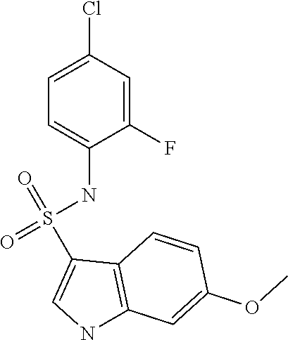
C1=C(Cl)C=C(F)C(NS(=O)(=O)C2=CNC3=C2C=CC(OC)=C3)=C1
